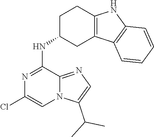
ClC1=CN2C(=NC=C2C(C)C)C(NC2CC3=C(CC2)NC2=C3C=CC=C2)=N1
